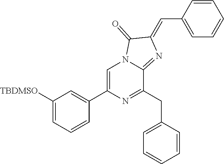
C1([TBDMSO])=CC=CC(C2=CN3C(=NC(=CC4=CC=CC=C4)C3=O)C(CC3=CC=CC=C3)=N2)=C1
